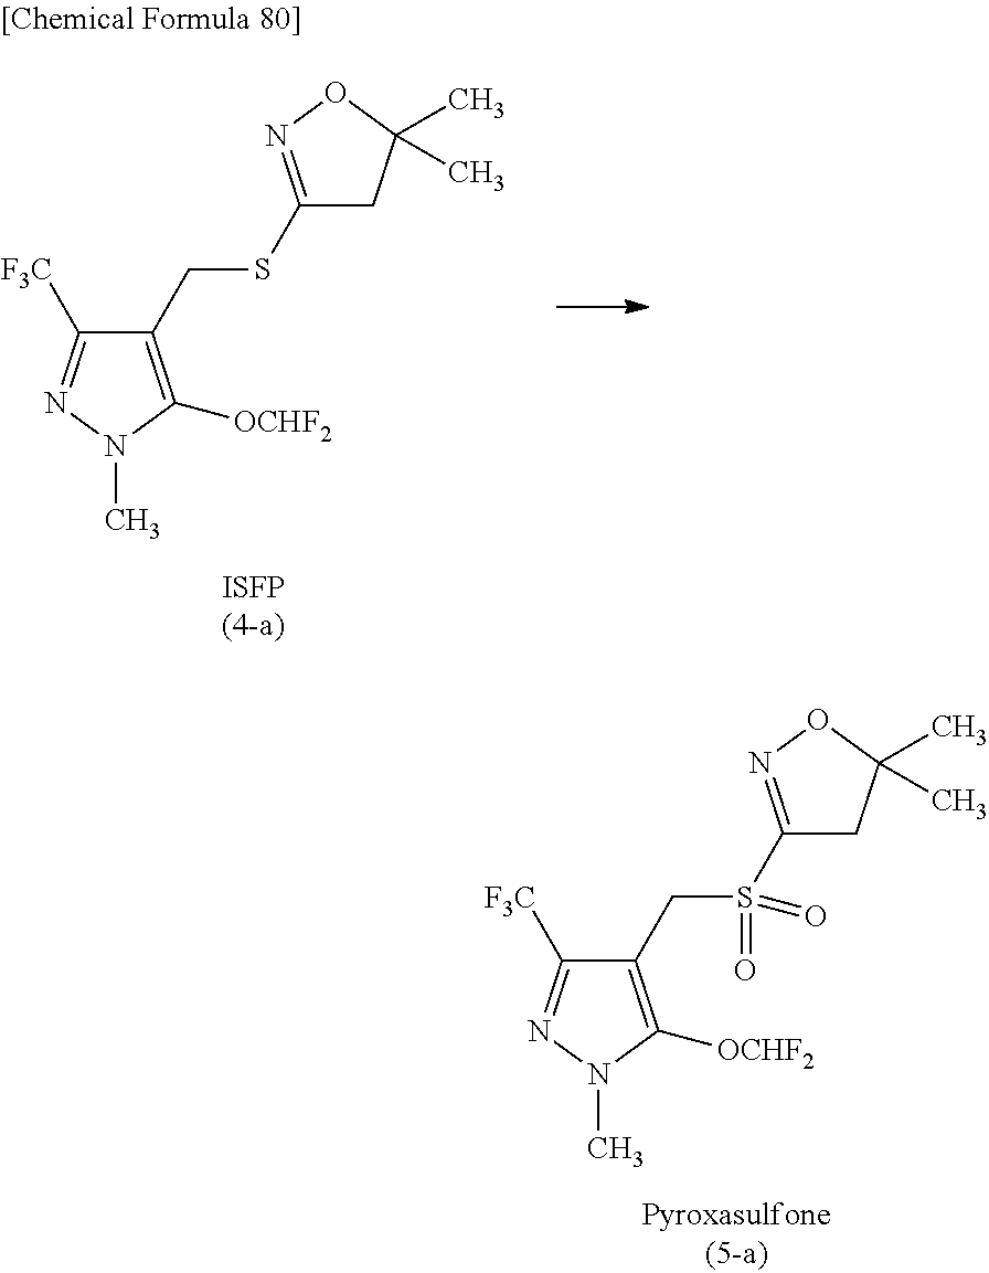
C1(S(CC2=C([OCHF2])N(C)N=C2[F3C])(=O)=O)=NOC(C)(C)C1.C1(SCC2=C([OCHF2])N(C)N=C2[F3C])=NOC(C)(C)C1
